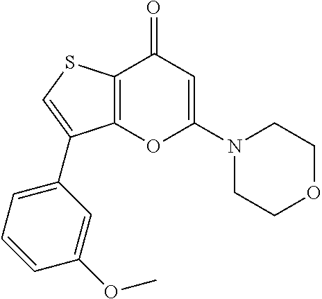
C12=C(SC=C1C1=CC=CC(OC)=C1)C(=O)C=C(N1CCOCC1)O2
